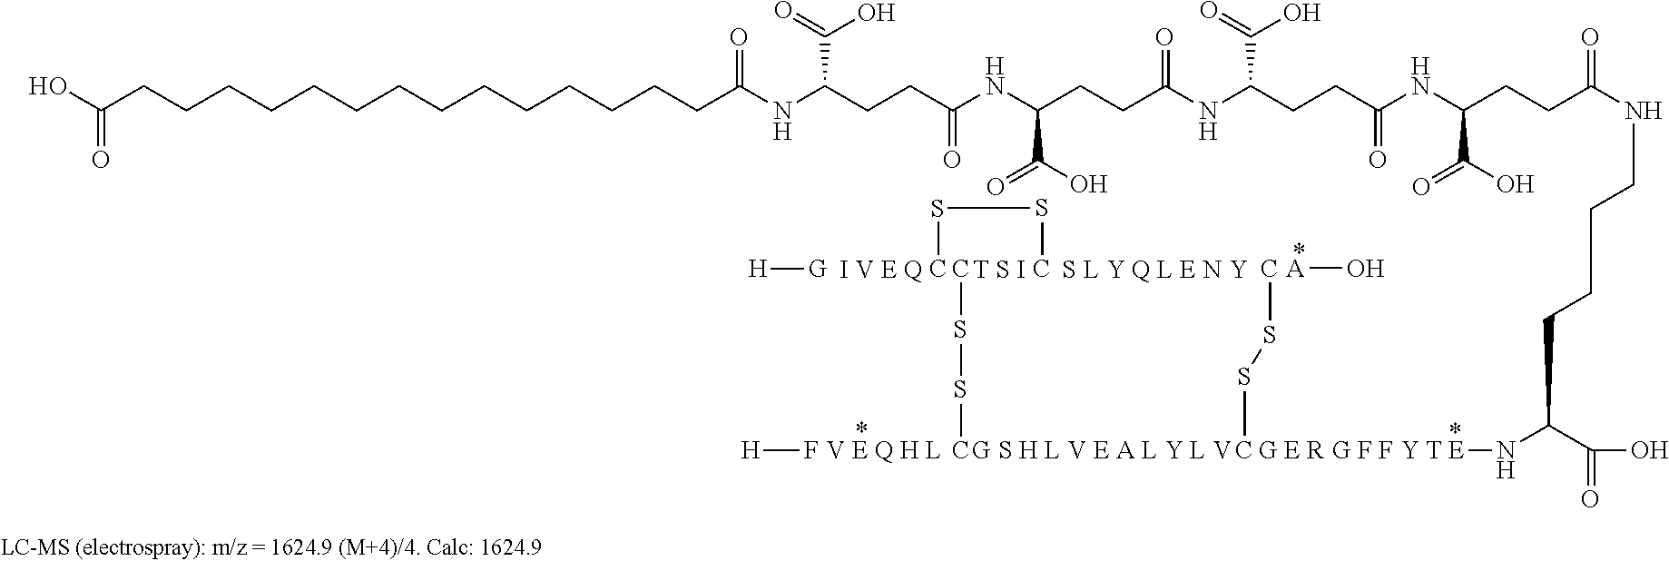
CSSC.[H][G].CSSC.[T S I].CSSC.[A]O.[H]F.C(CCCCCCCCCC(NC(CCC(NC(CCC(NC(C(=O)O)CCC(NC(CCC(NCCCCC(N[E])C(O)=O)=O)C(O)=O)=O)=O)C(O)=O)=O)C(=O)O)=O)CCCCC(O)=O
